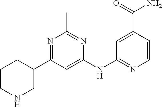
N1CC(C2=NC(C)=NC(NC3=NC=CC(C(=O)N)=C3)=C2)CCC1
